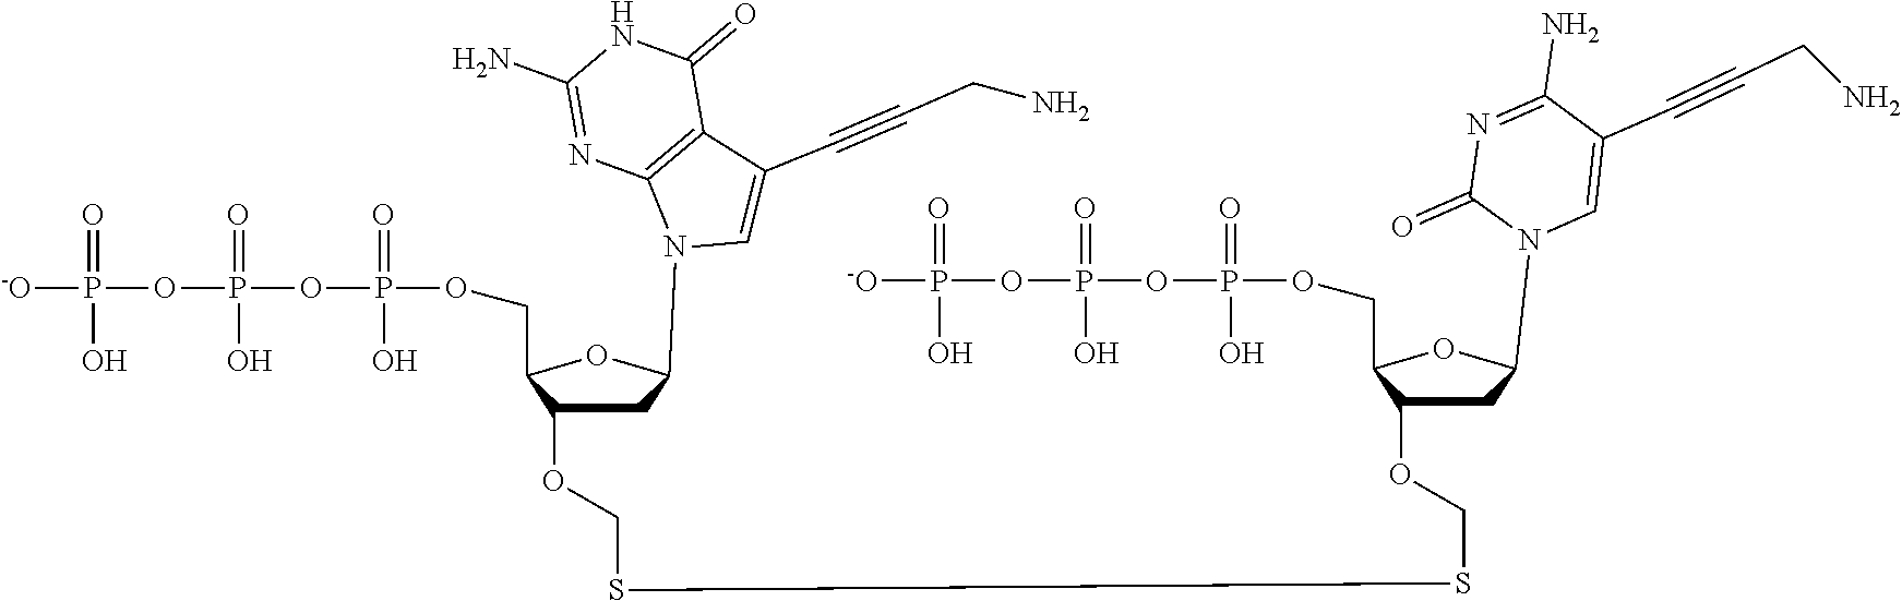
[-O]P(OP(OP(OCC1C(OCSSCOC2CC(N3C=C(C#CCN)C(N)=NC3=O)OC2COP(OP(OP([-O])(=O)O)(=O)O)(=O)O)CC(N2C=C(C#CCN)C3=C2N=C(N)NC3=O)O1)(=O)O)(=O)O)(=O)O
